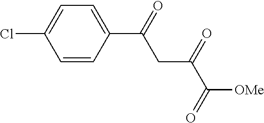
C1=C(C(=O)CC(=O)C([OMe])=O)C=CC(Cl)=C1
